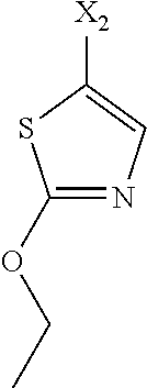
C1(OCC)=NC=C([X2])S1
